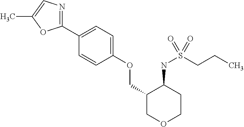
C1(C2=CC=C(OCC3COCCC3NS(CCC)(=O)=O)C=C2)=NC=C(C)O1
